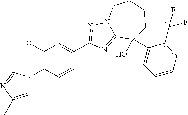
C1=C(C)N=CN1C1=C(OC)N=C(C2=NN3C(=N2)C(O)(C2=CC=CC=C2C(F)(F)F)CCCC3)C=C1
